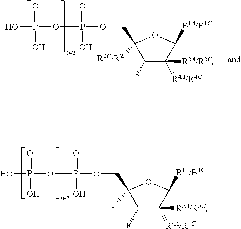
C1(I)C([R4A/R4C])([R5A/R5C])C([B1A/B1C])OC1(COP(=O)(O)OP(O)(=O)O)[R2C/R2A].C1(F)C([R4A/R4C])([R5A/R5C])C([B1A/B1C])OC1(COP(=O)(O)OP(O)(=O)O)F
